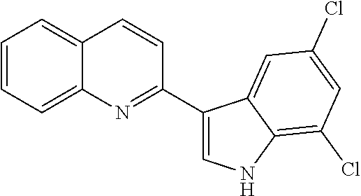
C12=CC=CC=C1C=CC(C1=CNC3=C(Cl)C=C(Cl)C=C13)=N2
